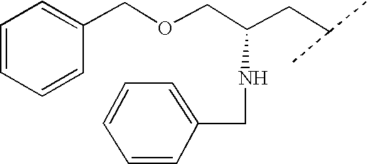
C1=CC=CC(COCC(CC(C)C)NCC2=CC=CC=C2)=C1
